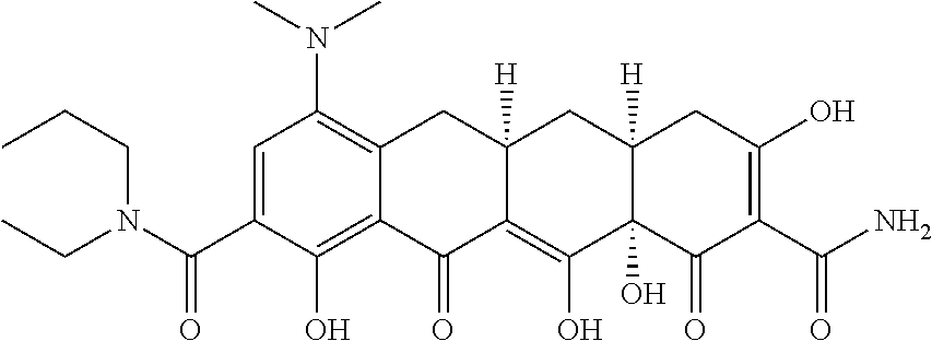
C1=C(C(N(CCC)CC)=O)C(O)=C2C(=C1N(C)C)CC1([H])C(=C(O)C3(O)C([H])(C1)CC(O)=C(C(=O)N)C3=O)C2=O
